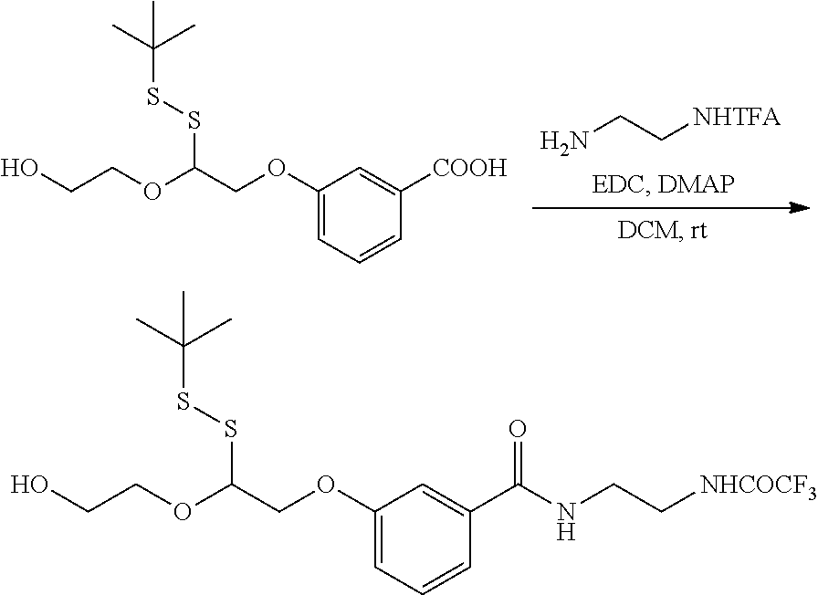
NCC[NHTFA].C(COC1=CC=CC([COOH])=C1)(OCCO)SSC(C)(C)C.C(COC1=CC=CC(C(NCC[NHCOCF3])=O)=C1)(OCCO)SSC(C)(C)C
